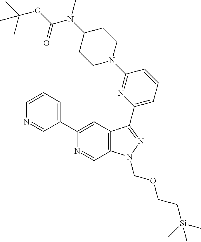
N1=CC2=C(C=C1C1=CC=CN=C1)C(C1=CC=CC(N3CCC(N(C(OC(C)(C)C)=O)C)CC3)=N1)=NN2COCC[Si](C)(C)C
